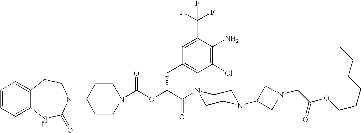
C1(N2C(=O)NC3=CC=CC=C3CC2)CCN(C(OC(C(=O)N2CCN(C3CN(CC(OCCCCCC)=O)C3)CC2)CC2=CC(Cl)=C(N)C(C(F)(F)F)=C2)=O)CC1
